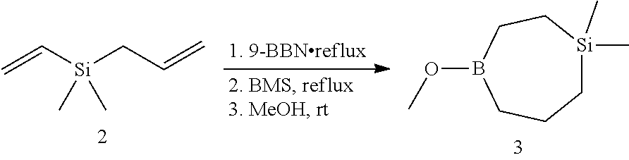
[Si]1(C)(C)CCCB(OC)CC1.C=C[Si](CC=C)(C)C
